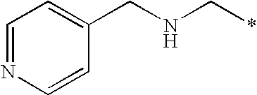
C1=NC=CC(CNC*)=C1
